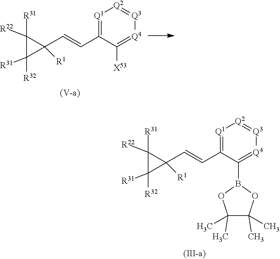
C1([R31])([R22])C([R32])([R31])C1(C=CC1=[Q1][Q2]=[Q3][Q4]=C1[X53])[R1].C1([R31])([R22])C([R32])([R31])C1(C=CC1=[Q1][Q2]=[Q3][Q4]=C1B1OC(C)(C)C(C)(C)O1)[R1]
